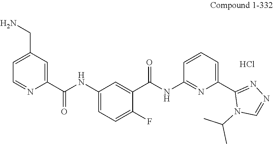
C1(NC(C2=CC(CN)=CC=N2)=O)=CC=C(F)C(C(NC2=NC(C3=NN=CN3C(C)C)=CC=C2)=O)=C1.Cl
